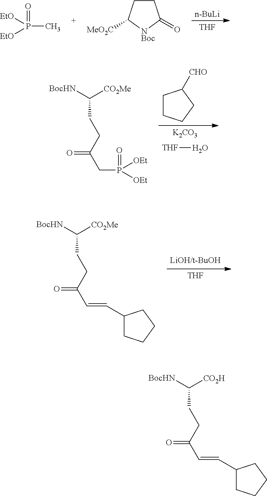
[THF].[BocHN]C([CO2Me])CCC(C=CC1CCCC1)=O.[K2CO3].[THF]O.C1CCCC1[CHO].[BocHN]C([CO2Me])CCC(CP([OEt])(=O)[OEt])=O.[n-BuLi].[THF].C1CC([MeO2C])[NBoc]C1=O.O=P([EtO])([EtO])C.[BocHN]C([CO2H])CCC(C=CC1CCCC1)=O
